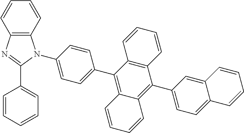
C1=CC2=C(C=C1)N(C1=CC=C(C3=C4C(=C(C5=CC=C6C(=C5)C=CC=C6)C5=C3C=CC=C5)C=CC=C4)C=C1)C(C1=CC=CC=C1)=N2
